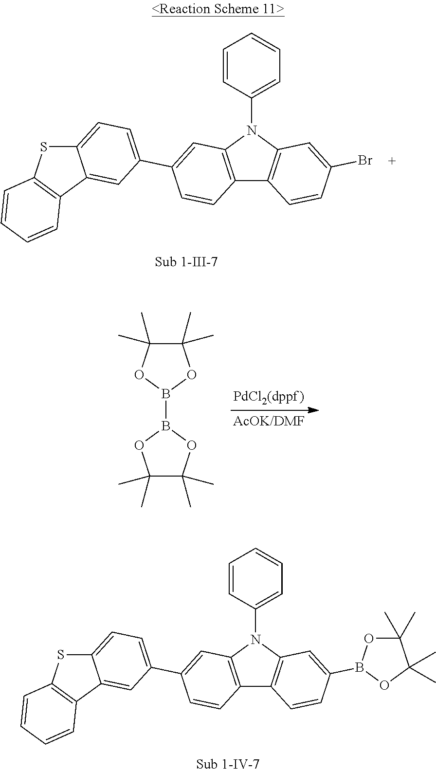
C12=C(N(C3=CC=CC=C3)C3=C1C=CC(Br)=C3)C=C(C1=CC=C3SC4=C(C3=C1)C=CC=C4)C=C2.C1(C)(C)C(C)(C)OB(B2OC(C)(C)C(C)(C)O2)O1.C12=C(N(C3=CC=CC=C3)C3=C1C=CC(B1OC(C)(C)C(C)(C)O1)=C3)C=C(C1=CC=C3SC4=C(C3=C1)C=CC=C4)C=C2
